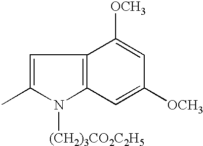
C1=C(C)N([(CH2)3CO2C2H5])C2=C1C([OCH3])=CC([OCH3])=C2
